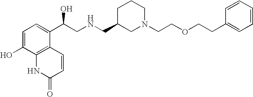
C1=C(O)C2=C(C(C(CNCC3CCCN(CCOCCC4=CC=CC=C4)C3)O)=C1)C=CC(=O)N2
